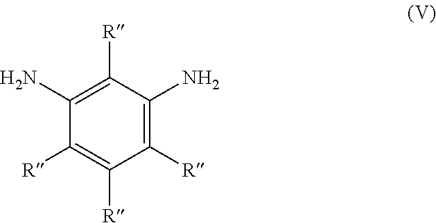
C1([R])=C(N)C([R])=C(N)C([R])=C1[R]
